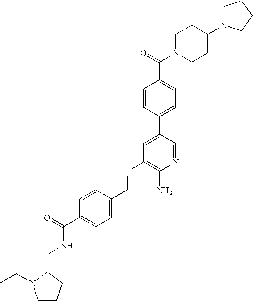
C(OC1=C(N)N=CC(C2=CC=C(C(=O)N3CCC(N4CCCC4)CC3)C=C2)=C1)C1=CC=C(C(=O)NCC2N(CC)CCC2)C=C1
